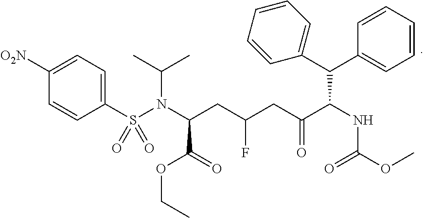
C(C(NC(OC)=O)C(C1=CC=CC=C1)C1=CC=CC=C1)(CC(CC(N(S(C1=CC=C([O2N])C=C1)(=O)=O)C(C)C)C(=O)OCC)F)=O
